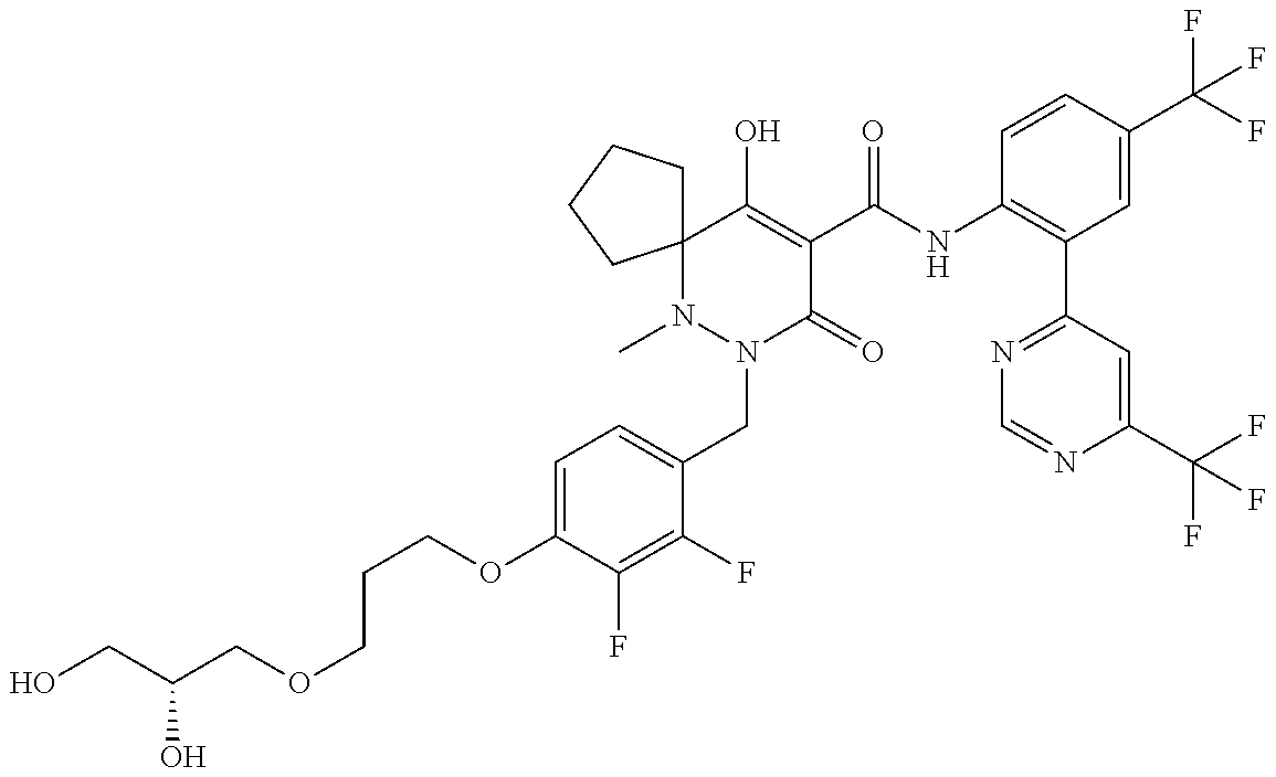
C(COC1=CC=C(CN2C(=O)C(C(NC3=C(C4=NC=NC(C(F)(F)F)=C4)C=C(C(F)(F)F)C=C3)=O)=C(O)C3(N2C)CCCC3)C(F)=C1F)COCC(CO)O
